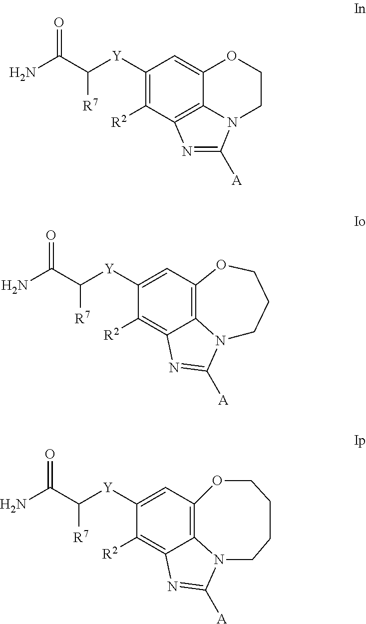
C1([Y]C(C(N)=O)[R7])=C([R2])C2=C3C(=C1)OCCN3C([A])=N2.C1([Y]C(C(N)=O)[R7])=CC2=C3C(=C1[R2])N=C([A])N3CCCO2.C1([R2])=C2C3=C(C=C1[Y]C(C(N)=O)[R7])OCCCCN3C([A])=N2
